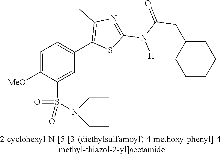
C1=C([OMe])C(S(N(CC)CC)(=O)=O)=CC(C2=C(C)N=C(N(C(=O)CC3CCCCC3)[H])S2)=C1
